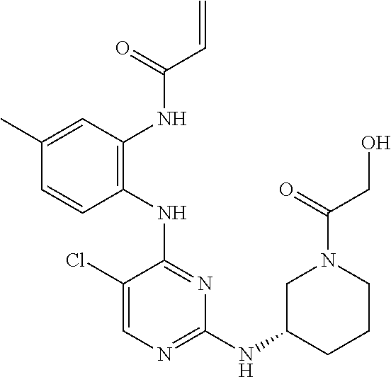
N(C1=NC(NC2CCCN(C(=O)CO)C2)=NC=C1Cl)C1=C(NC(C=C)=O)C=C(C)C=C1
